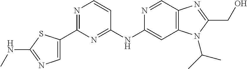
C1(C2=CN=C(NC)S2)=NC=CC(NC2=CC3=C(C=N2)N=C(CO)N3C(C)C)=N1
